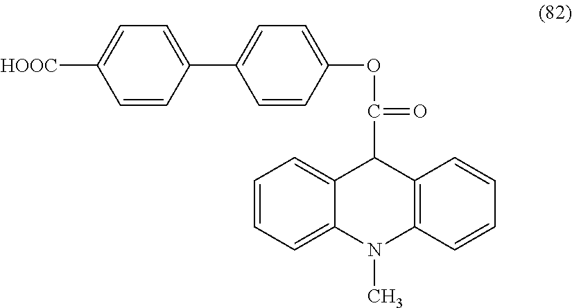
C1=CC=C2C(=C1)C(C(=O)OC1=CC=C(C3=CC=C([HOOC])C=C3)C=C1)C1=C(N2C)C=CC=C1
